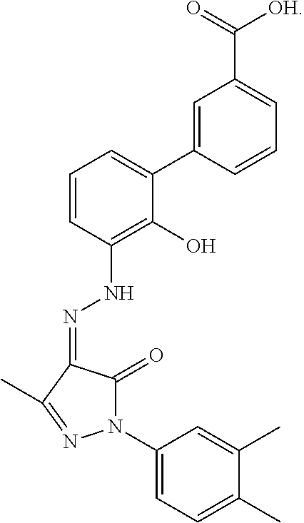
C1=C(C2=CC=CC(NN=C3C(=O)N(C4=CC=C(C)C(C)=C4)N=C3C)=C2O)C=CC=C1C(=O)[OH]
